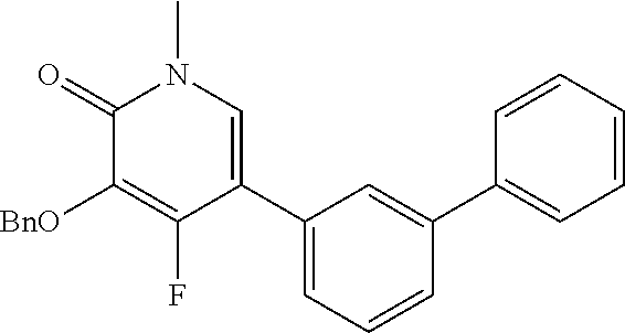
C1(=O)C([BnO])=C(F)C(C2=CC=CC(C3=CC=CC=C3)=C2)=CN1C
